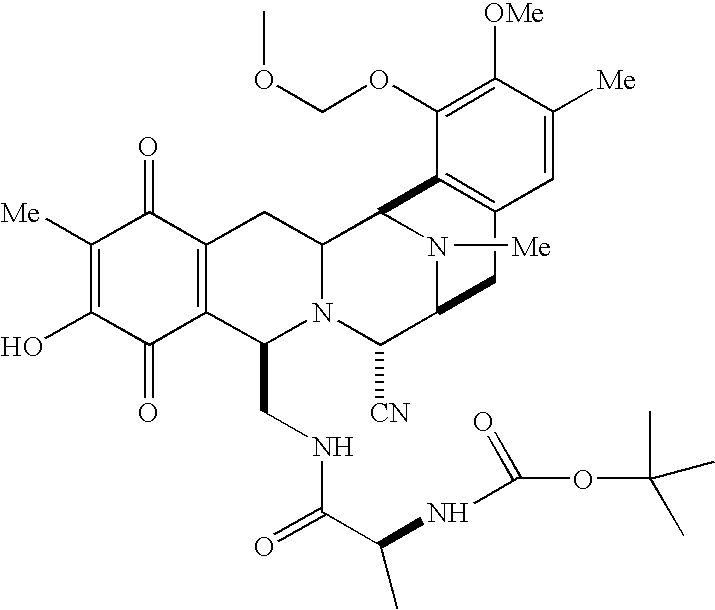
C1([Me])=C(O)C(=O)C2=C(C1=O)CC1N(C2CNC(C(C)NC(=O)OC(C)(C)C)=O)C([CN])C2N([Me])C1C1=C(C2)C=C([Me])C([OMe])=C1OCOC
